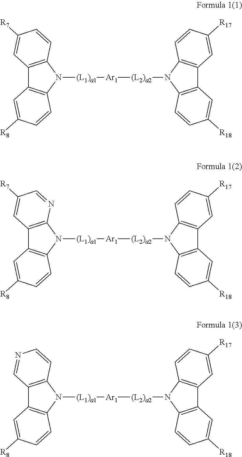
C12=C(N([(L1)a1][Ar1][(L2)a2]N3C4=C(C5=C3C=CC([R17])=C5)C=C([R18])C=C4)C3=C1C=C([R8])C=C3)C=CC([R7])=C2.C12=C(N([(L1)a1][Ar1][(L2)a2]N3C4=C(C5=C3C=CC([R17])=C5)C=C([R18])C=C4)C3=C1C=C([R8])C=C3)N=CC([R7])=C2.C12=C(N([(L1)a1][Ar1][(L2)a2]N3C4=C(C5=C3C=CC([R17])=C5)C=C([R18])C=C4)C3=C1C=C([R8])C=C3)C=CN=C2
